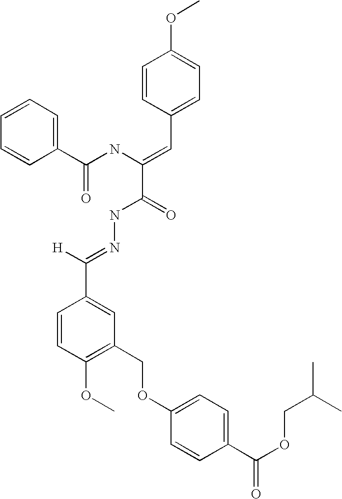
C1(C(NC(=CC2=CC=C(OC)C=C2)C(=O)NN=C([H])C2=CC(COC3=CC=C(C(OCC(C)C)=O)C=C3)=C(OC)C=C2)=O)=CC=CC=C1
